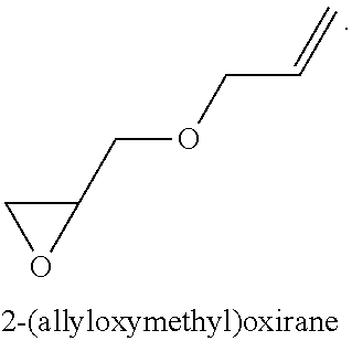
C1(COCC=C)CO1
